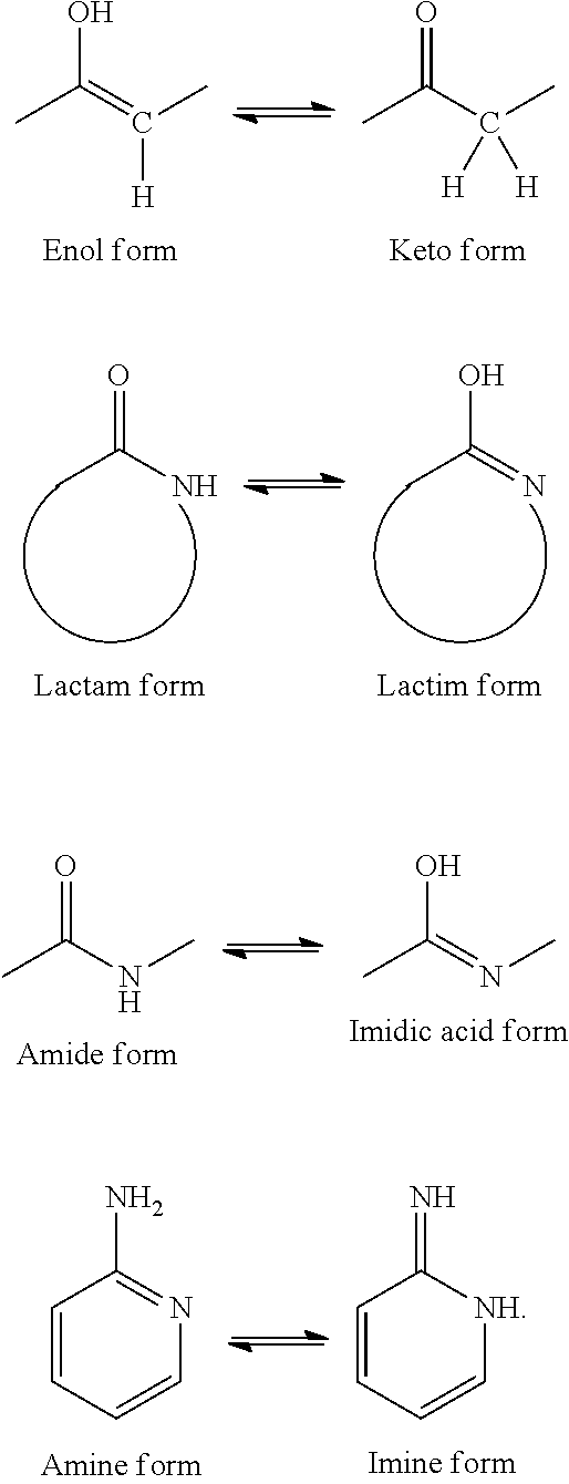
CC(=C([H])C)O.CC(C([H])(C)[H])=O.CC(N)=O.CC(=N)O.CC(NC)=O.CC(=NC)O.C1=CC=CN=C1N.C1=CC=C[NH]C1=N
